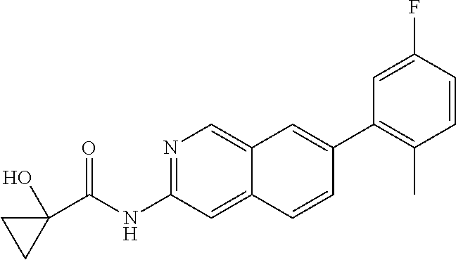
N1=C(NC(=O)C2(O)CC2)C=C2C(=C1)C=C(C1=C(C)C=CC(F)=C1)C=C2
